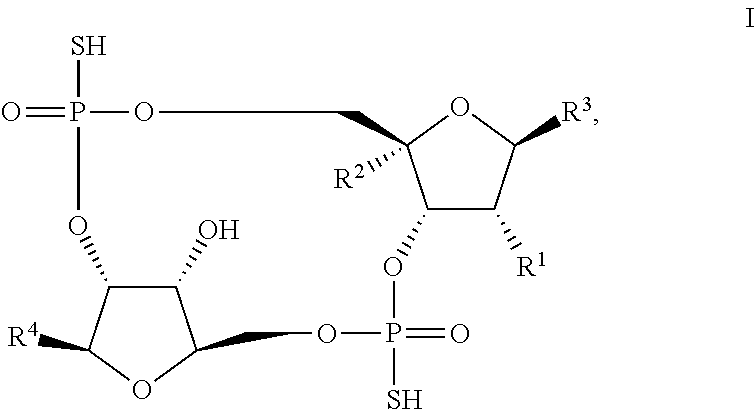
[R4]C1C2C(O)C(O1)COP(S)(=O)OC1C([R1])C([R3])OC1([R2])COP(S)(=O)O2
